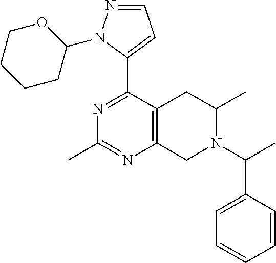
C12=C(C(C3=CC=NN3C3OCCCC3)=NC(C)=N1)CC(C)N(C(C)C1=CC=CC=C1)C2
